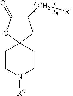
C1CN([R2])CCC12CC(C[R1])C(=O)O2
